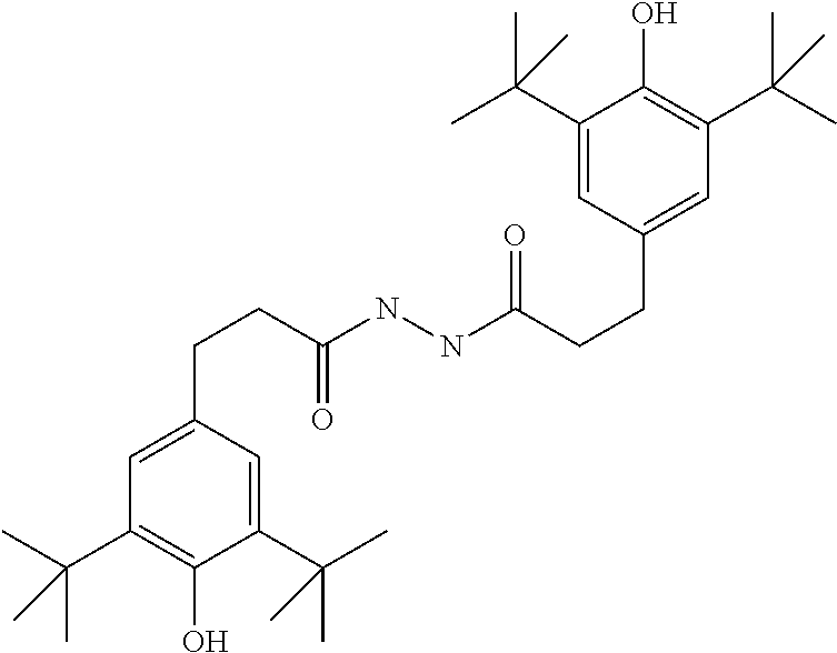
C(C1=CC(CCC(NNC(CCC2=CC(C(C)(C)C)=C(O)C(C(C)(C)C)=C2)=O)=O)=CC(C(C)(C)C)=C1O)(C)(C)C
